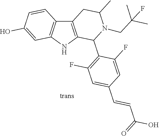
C12=C(NC3=C1C=CC(O)=C3)C(C1=C(F)C=C(C=CC(O)=O)C=C1F)N(CC(C)(C)F)C(C)C2
